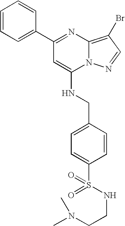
C1(C2=CC=CC=C2)=NC2=C(Br)C=NN2C(NCC2=CC=C(S(NCCN(C)C)(=O)=O)C=C2)=C1
